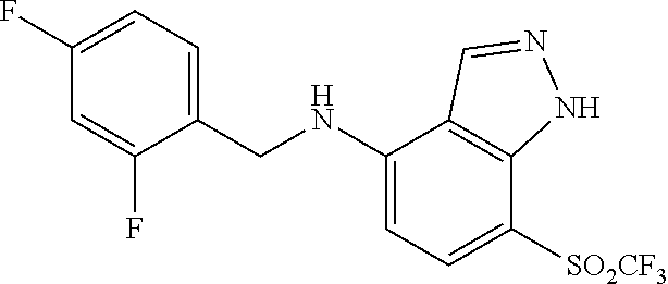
C1(F)=CC=C(CNC2=CC=C([SO2CF3])C3=C2C=NN3)C(F)=C1
